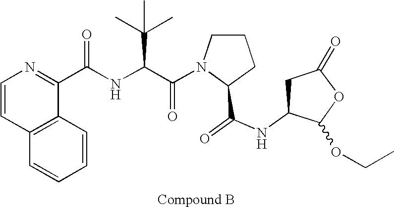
C1=CC2=C(C=C1)C=CN=C2C(NC(C(=O)N1CCCC1C(NC1C(OCC)OC(=O)C1)=O)C(C)(C)C)=O
